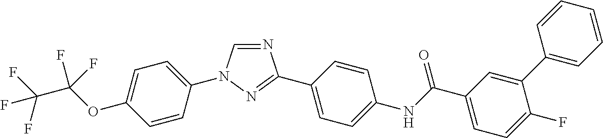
N1=CN(C2=CC=C(OC(C(F)(F)F)(F)F)C=C2)N=C1C1=CC=C(NC(C2=CC=C(F)C(C3=CC=CC=C3)=C2)=O)C=C1
